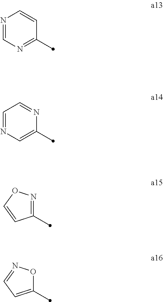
N1=CN=C(C)C=C1.C1=NC=C(C)N=C1.C1(C)=NOC=C1.C1(C)=CC=NO1
